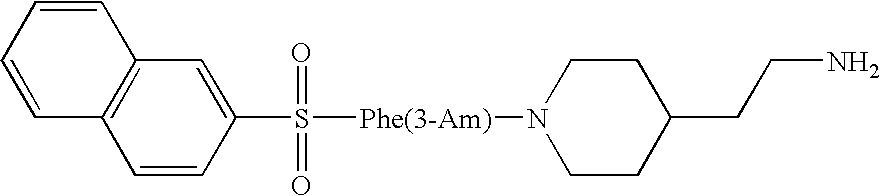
C12=C(C=C(S([Phe(3-Am)]N3CCC(CCN)CC3)(=O)=O)C=C1)C=CC=C2
